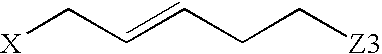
[X]CC=CCC[Z3]
